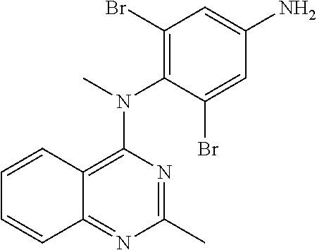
C1(C)=NC(N(C)C2=C(Br)C=C(N)C=C2Br)=C2C(=N1)C=CC=C2
